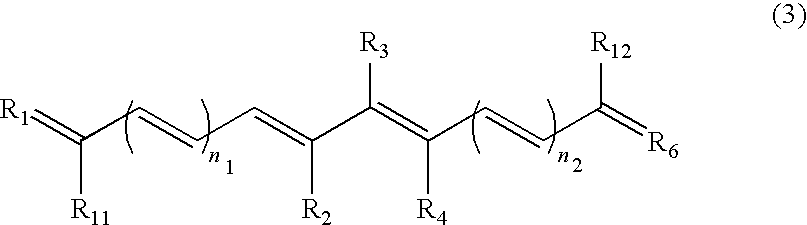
[R1]=C(C=CC=C(C(=C([R4])C=CC([R12])=[R6])[R3])[R2])[R11]
